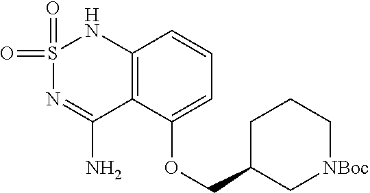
C12=C(C(OCC3C[NBoc]CCC3)=CC=C1)C(N)=NS(=O)(=O)N2
